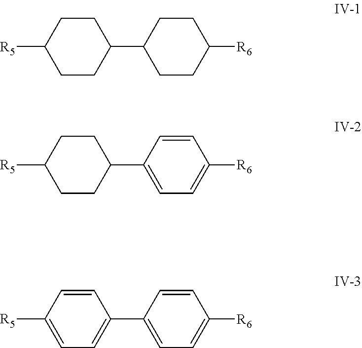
C1([R5])CCC(C2CCC([R6])CC2)CC1.C1([R5])CCC(C2=CC=C([R6])C=C2)CC1.C1([R5])=CC=C(C2=CC=C([R6])C=C2)C=C1
